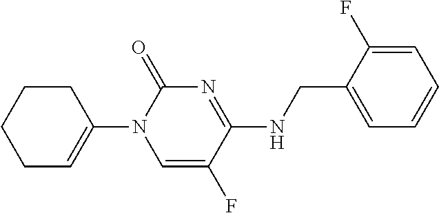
C1(N2C(=O)N=C(NCC3=CC=CC=C3F)C(F)=C2)=CCCCC1
